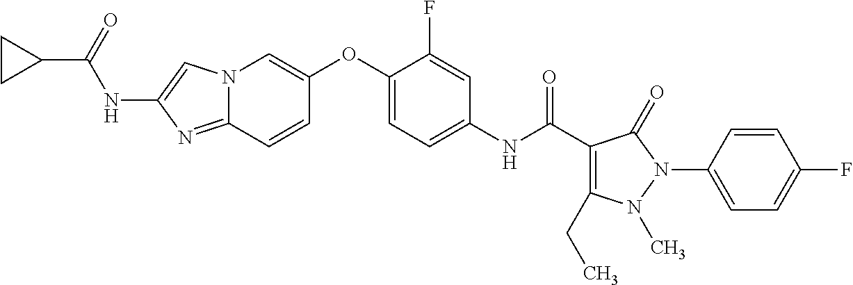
C1(NC(C2=C(CC)N(C)N(C3=CC=C(F)C=C3)C2=O)=O)=CC=C(OC2=CN3C(=NC(NC(C4CC4)=O)=C3)C=C2)C(F)=C1
